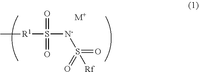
[M+].[N-](S(=O)([R1]C)=O)S(=O)(=O)[Rf]
